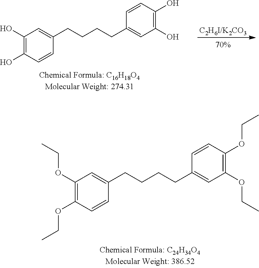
C1(OCC)=C(OCC)C=CC(CCCCC2=CC(OCC)=C(OCC)C=C2)=C1.[C2H6I/K2CO3].C1(O)=C(O)C=CC(CCCCC2=CC(O)=C(O)C=C2)=C1
